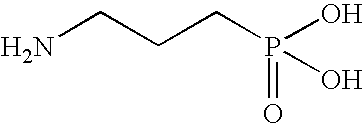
NCCCP(=O)(O)O
